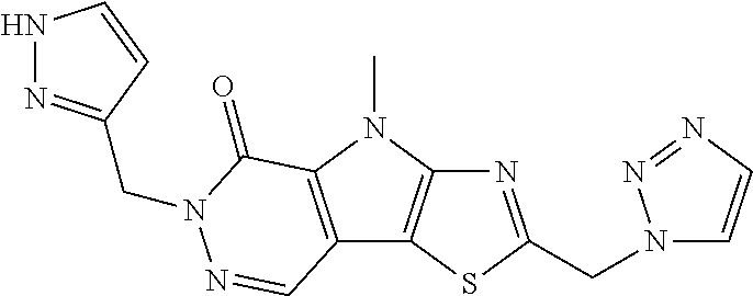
N1=C(CN2C=CN=N2)SC2=C1N(C)C1=C2C=NN(CC2=NNC=C2)C1=O
